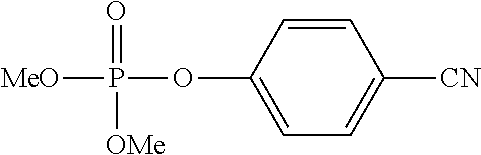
C1=CC(OP([OMe])(=O)[OMe])=CC=C1[CN]
